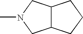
C12C(CN(C)C1)CCC2
